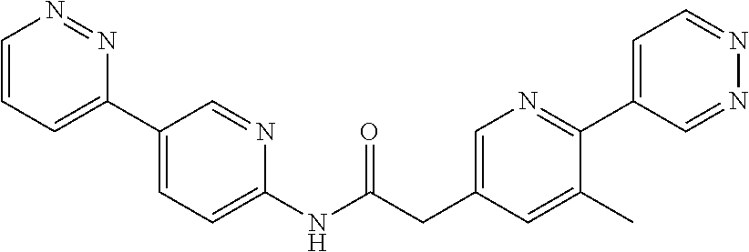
C1=CC=C(C2=CC=C(NC(CC3=CN=C(C4=CC=NN=C4)C(C)=C3)=O)N=C2)N=N1
